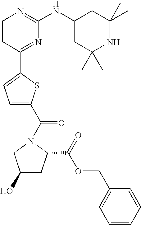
C1=CC(C2=CC=C(C(=O)N3C(C(=O)OCC4=CC=CC=C4)CC(O)C3)S2)=NC(NC2CC(C)(C)NC(C)(C)C2)=N1
